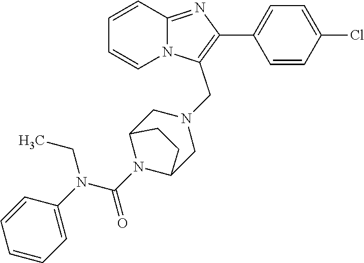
C1=CC=CN2C1=NC(C1=CC=C(Cl)C=C1)=C2CN1CC2N(C(N(C3=CC=CC=C3)CC)=O)C(C1)CC2
